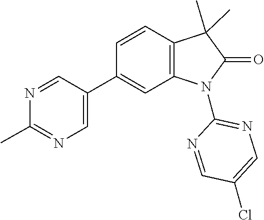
C1=NC(N2C3=C(C=CC(C4=CN=C(C)N=C4)=C3)C(C)(C)C2=O)=NC=C1Cl
